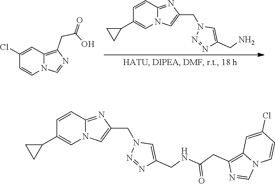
C1=CC(C2CC2)=CN2C1=NC(CN1N=NC(CNC(CC3=C4N(C=N3)C=CC(Cl)=C4)=O)=C1)=C2.C1=CC(C2CC2)=CN2C1=NC(CN1N=NC(CN)=C1)=C2.C1(Cl)=CC2=C(CC(O)=O)N=CN2C=C1
